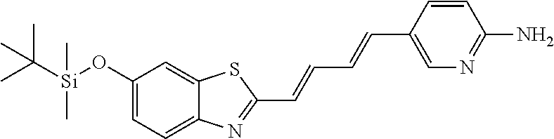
C1(O[Si](C(C)(C)C)(C)C)=CC=C2C(=C1)SC(C=CC=CC1=CN=C(N)C=C1)=N2
